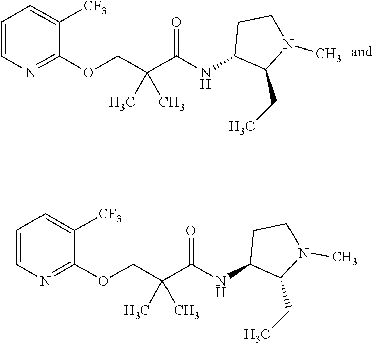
C1=CN=C(OCC(C(=O)NC2C(CC)N(C)CC2)(C)C)C([CF3])=C1.C1=CN=C(OCC(C(=O)NC2C(CC)N(C)CC2)(C)C)C([CF3])=C1
